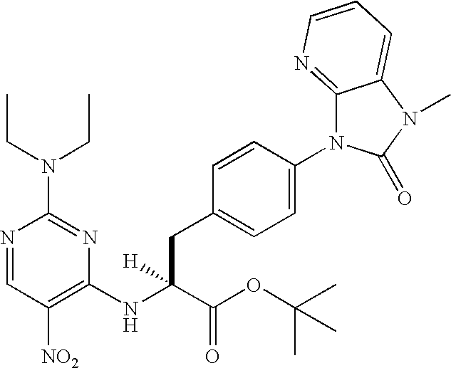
N1=CC([NO2])=C(NC(C(OC(C)(C)C)=O)([H])CC2=CC=C(N3C4=NC=CC=C4N(C)C3=O)C=C2)N=C1N(CC)CC
